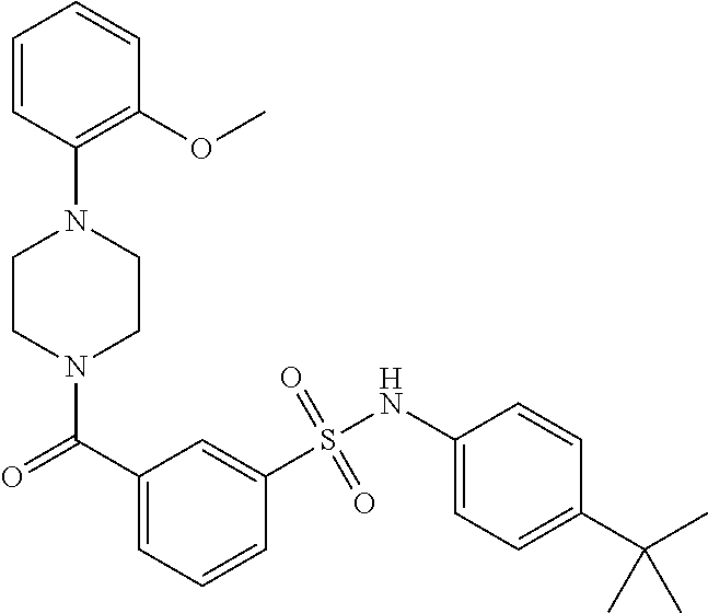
C1=CC(N2CCN(C(C3=CC=CC(S(NC4=CC=C(C(C)(C)C)C=C4)(=O)=O)=C3)=O)CC2)=C(OC)C=C1
